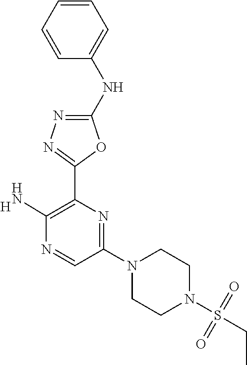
C1(NC2=CC=CC=C2)=NN=C(C2=C(N)N=CC(N3CCN(S(CC)(=O)=O)CC3)=N2)O1.[H]
